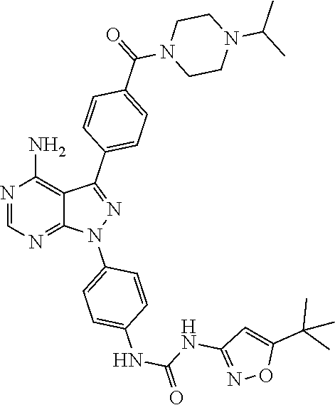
N1=CN=C2C(=C1N)C(C1=CC=C(C(=O)N3CCN(C(C)C)CC3)C=C1)=NN2C1=CC=C(NC(NC2=NOC(C(C)(C)C)=C2)=O)C=C1
